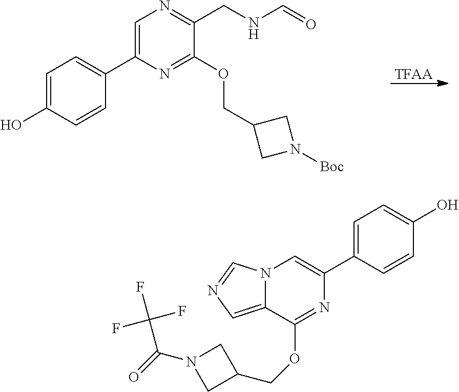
C1=C(C2=CC=C(O)C=C2)N=C(OCC2CN([Boc])C2)C(CNC=O)=N1.[TFAA].N12C(=CN=C1)C(OCC1CN(C(C(F)(F)F)=O)C1)=NC(C1=CC=C(O)C=C1)=C2
